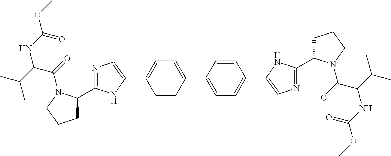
C1=CC(C2=CC=C(C3=CN=C(C4CCCN4C(=O)C(C(C)C)NC(OC)=O)N3)C=C2)=CC=C1C1=CN=C(C2CCCN2C(=O)C(C(C)C)NC(OC)=O)N1
